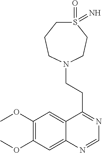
C12=CC(OC)=C(OC)C=C1N=CN=C2CCN1CCS(=O)(=N)CCC1
